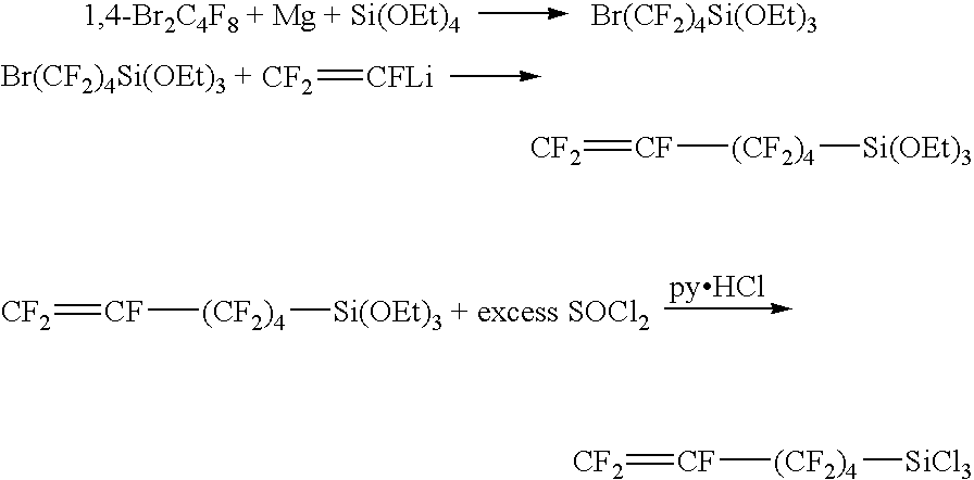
[Br(CF2)4Si(OEt)3].[CF2]=[CFLi].[CF2]=[CF][(CF2)4][Si(OEt)3 + excess SOCl2].[CF2]=[CF][(CF2)4][Si(OEt)3].[CF2]=[CF][(CF2)4][SiCl3]
